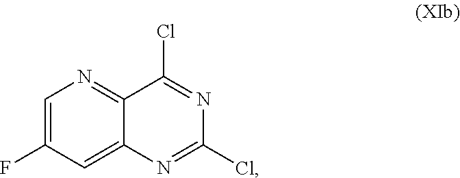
C1(Cl)=NC2=CC(F)=CN=C2C(Cl)=N1
